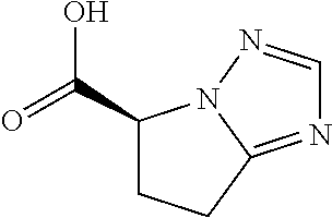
C1(C(=O)O)CCC2=NC=NN12
